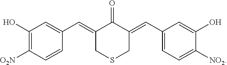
C1=CC([O2N])=C(O)C=C1C=C1CSCC(=CC2=CC=C([NO2])C(O)=C2)C1=O
